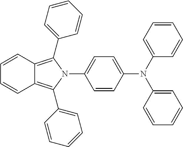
C1=CC(N(C2=CC=CC=C2)C2=CC=CC=C2)=CC=C1N1C(C2=CC=CC=C2)=C2C(=C1C1=CC=CC=C1)C=CC=C2
